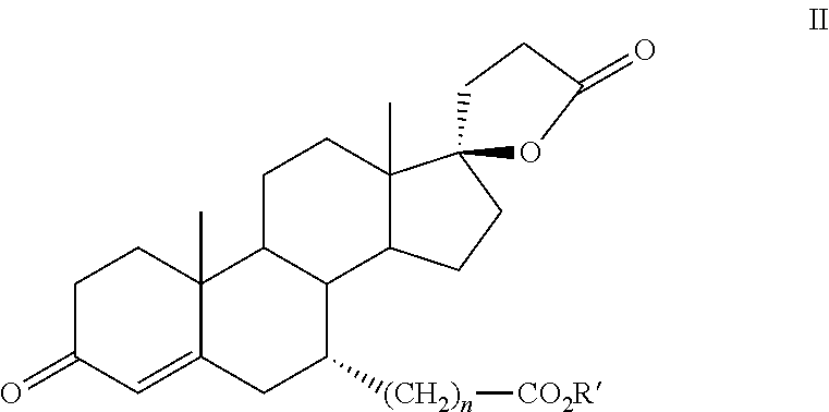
C1C(=O)C=C2C(C)(C1)C1C(C([(CH2)n][CO2R])C2)C2C(C)(CC1)C1(CC2)OC(=O)CC1
